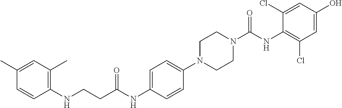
C1(NCCC(NC2=CC=C(N3CCN(C(NC4=C(Cl)C=C(O)C=C4Cl)=O)CC3)C=C2)=O)=C(C)C=C(C)C=C1
